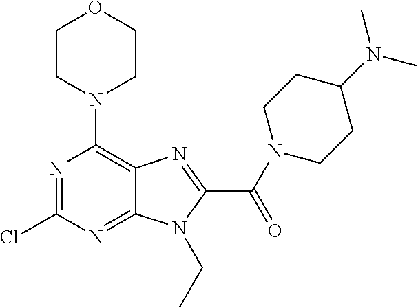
N1=C(Cl)N=C2C(=C1N1CCOCC1)N=C(C(N1CCC(N(C)C)CC1)=O)N2CC
